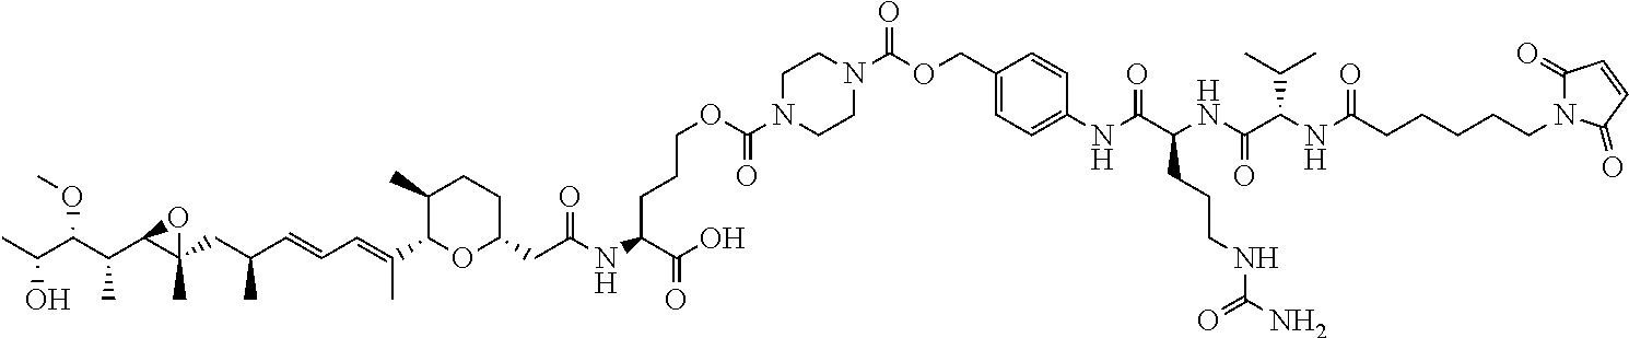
CC(C(C(C1C(CC(C=CC=C(C2OC(CC(NC(C(O)=O)CCCOC(=O)N3CCN(C(OCC4=CC=C(NC(C(NC(C(NC(CCCCCN5C(=O)C=CC5=O)=O)C(C)C)=O)CCCNC(N)=O)=O)C=C4)=O)CC3)=O)CCC2C)C)C)(C)O1)C)OC)O
